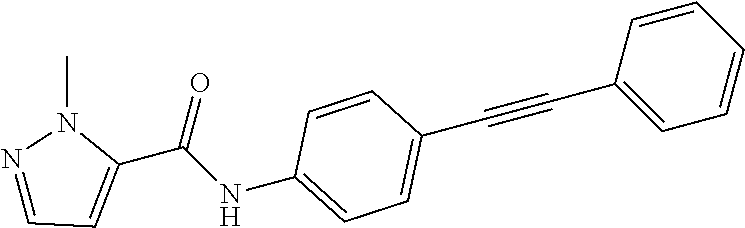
C(#CC1=CC=CC=C1)C1=CC=C(NC(C2=CC=NN2C)=O)C=C1
